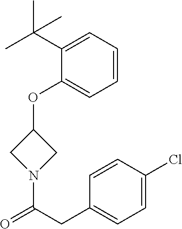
C1(OC2CN(C(CC3=CC=C(Cl)C=C3)=O)C2)=CC=CC=C1C(C)(C)C
